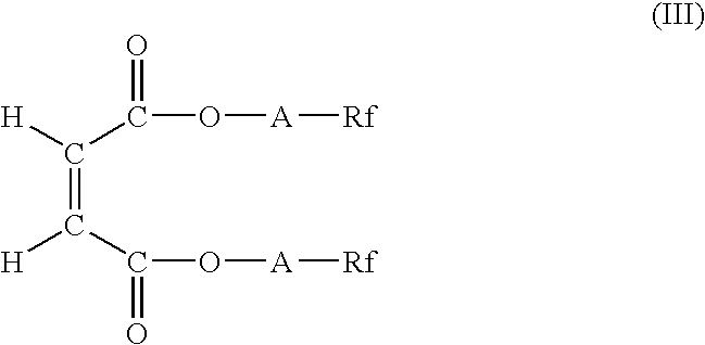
C(=C([H])C(=O)O[A][Rf])([H])C(=O)O[A][Rf]
